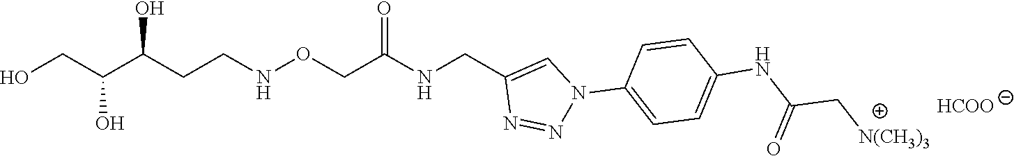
C(NOCC(NCC1=CN(C2=CC=C(NC(C[N(CH3)3])=O)C=C2)N=N1)=O)CC(O)C(O)CO.[HCOO]
